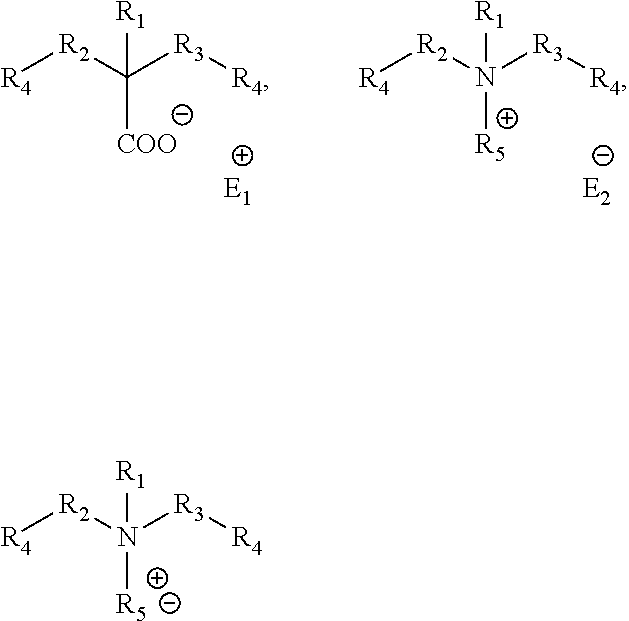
[R4][R2]C([R3][R4])([R1])[COO].[R4][R2]N([R3][R4])([R1])[R5].[R4][R2]N([R3][R4])([R1])[R5]
